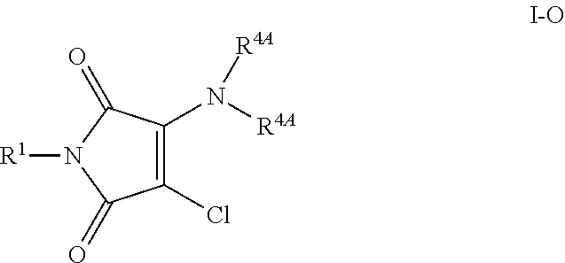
C1(Cl)=C(N([R4A])[R4A])C(=O)N([R1])C1=O
